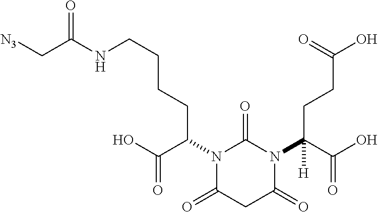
N1(C(C(O)=O)CCCCNC(C[N3])=O)C(=O)CC(=O)N(C(C(O)=O)(CCC(O)=O)[H])C1=O
